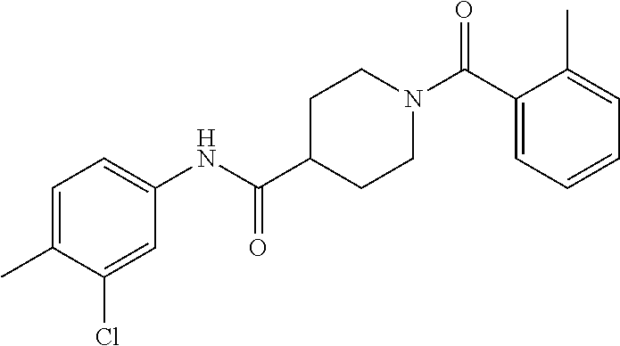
C1(C(N2CCC(C(NC3=CC=C(C)C(Cl)=C3)=O)CC2)=O)=CC=CC=C1C
